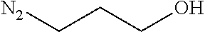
C(CCO)[N2]
